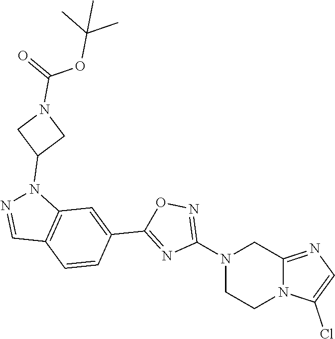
N1(C2=NOC(C3=CC4=C(C=C3)C=NN4C3CN(C(OC(C)(C)C)=O)C3)=N2)CCN2C(=NC=C2Cl)C1
